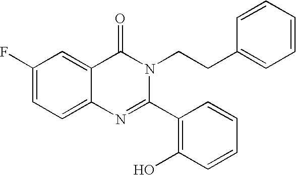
C1(F)=CC=C2C(=C1)C(=O)N(CCC1=CC=CC=C1)C(C1=C(O)C=CC=C1)=N2
